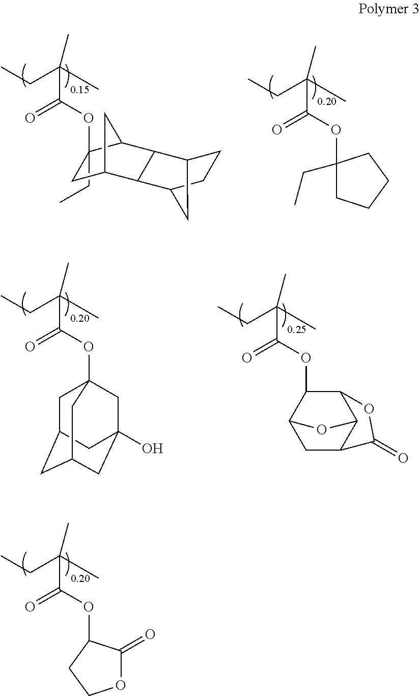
C1(CC)(OC(C(CC)(C)C)=O)CC2CC1C1C3CCC(C21)C3.CCC(C)(C)C(OC1(CC)CCCC1)=O.CCC(C)(C)C(OC12CC3CC(CC(O)(C1)C3)C2)=O.CCC(C)(C)C(OC1C2CC3C(C1OC3=O)O2)=O.CCC(C)(C)C(OC1C(=O)OCC1)=O
